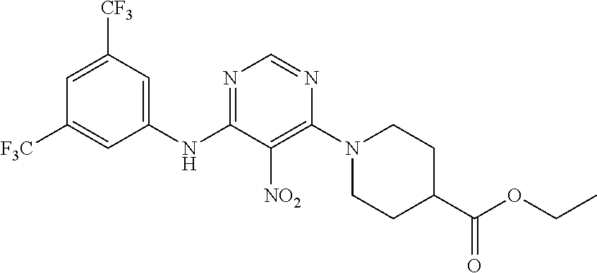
N1=C(NC2=CC([CF3])=CC([F3C])=C2)C([NO2])=C(N2CCC(C(OCC)=O)CC2)N=C1
